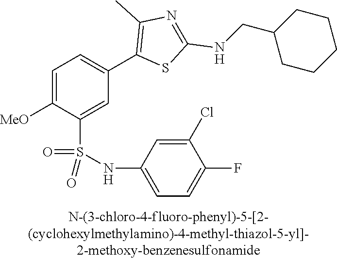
C1=C([MeO])C(S(NC2=CC=C(F)C(Cl)=C2)(=O)=O)=CC(C2=C(C)N=C(NCC3CCCCC3)S2)=C1
